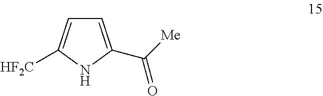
C1=C(C([Me])=O)NC([HF2C])=C1
